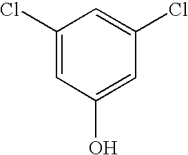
C1(Cl)=CC(O)=CC(Cl)=C1
